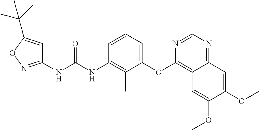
C1(NC(NC2=C(C)C(OC3=C4C(=NC=N3)C=C(OC)C(OC)=C4)=CC=C2)=O)=NOC(C(C)(C)C)=C1
